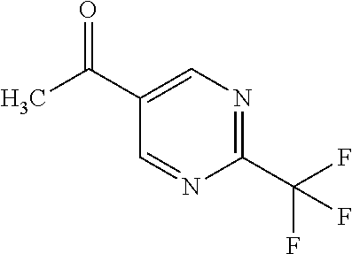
C1(C(F)(F)F)=NC=C(C(C)=O)C=N1
